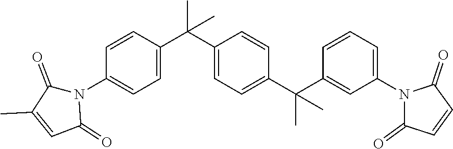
C1=CC(C(C2=CC=C(C(C3=CC(N4C(=O)C=CC4=O)=CC=C3)(C)C)C=C2)(C)C)=CC=C1N1C(=O)C(C)=CC1=O
